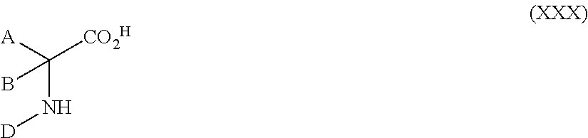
N([D])C(B)([A])[CO2H]
